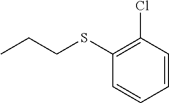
C1(SCCC)=C(Cl)C=CC=C1
